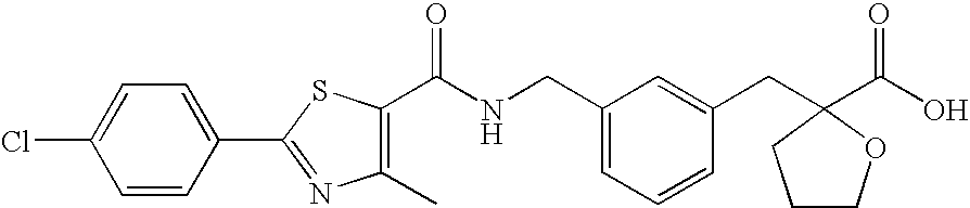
C1=CC(C2=NC(C)=C(C(NCC3=CC=CC(CC4(C(O)=O)OCCC4)=C3)=O)S2)=CC=C1Cl
